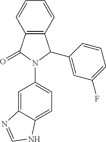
C12=C(C=CC=C1)C(C1=CC(F)=CC=C1)N(C1=CC=C3C(=C1)N=CN3)C2=O
